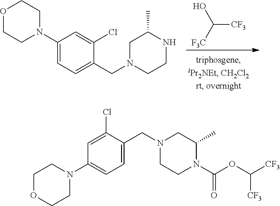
[CF3]C(O)[F3C].C1(N2CCOCC2)=CC=C(CN2CCNC(C)C2)C(Cl)=C1.C1=C(Cl)C(CN2CCN(C(OC([CF3])[CF3])=O)C(C)C2)=CC=C1N1CCOCC1
